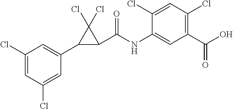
C1(Cl)=CC(Cl)=CC(C2C(C(NC3=CC(C(O)=O)=C(Cl)C=C3Cl)=O)C2(Cl)Cl)=C1
